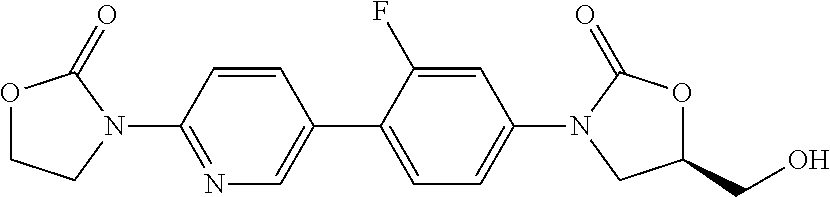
O1CCN(C2=NC=C(C3=CC=C(N4CC(CO)OC4=O)C=C3F)C=C2)C1=O
